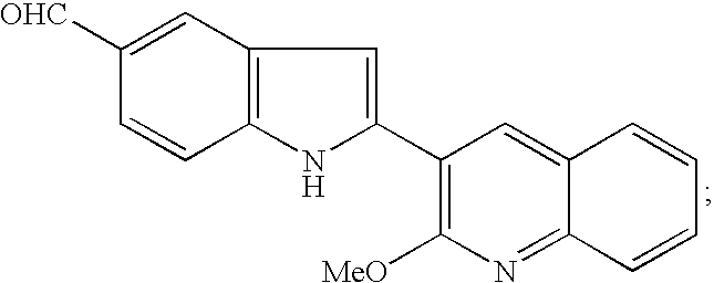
C1([OHC])=CC2=C(C=C1)NC(C1=C([MeO])N=C3C(=C1)C=CC=C3)=C2
